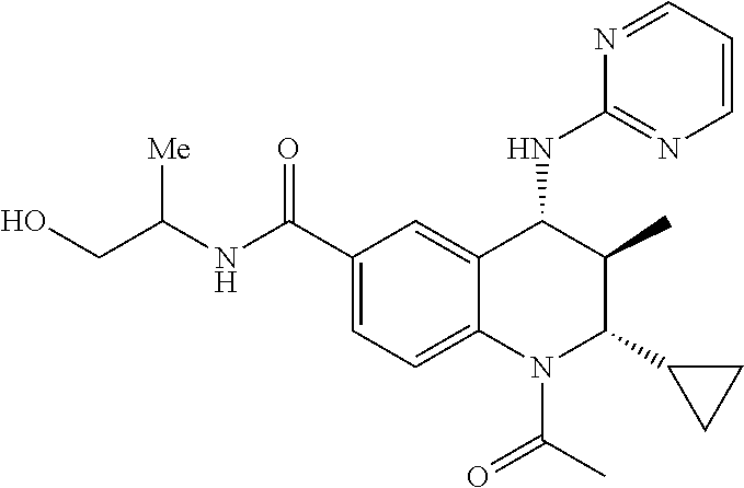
C12=CC(C(NC(CO)[Me])=O)=CC=C1N(C(C)=O)C(C1CC1)C(C)C2NC1=NC=CC=N1
